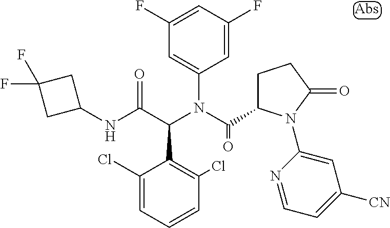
C1(N(C(C2CCC(=O)N2C2=CC([CN])=CC=N2)=O)C(C(NC2CC(F)(F)C2)=O)C2=C(Cl)C=CC=C2Cl)=CC(F)=CC(F)=C1
